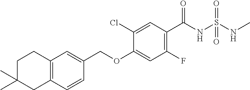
C1(Cl)=CC(C(NS(NC)(=O)=O)=O)=C(F)C=C1OCC1=CC2=C(C=C1)CC(C)(C)CC2
